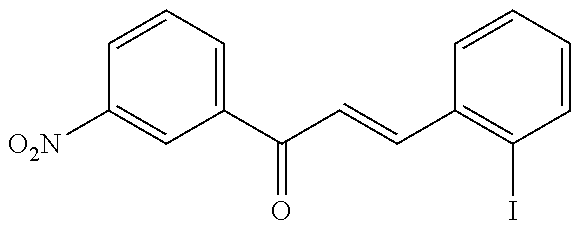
C1=CC=C(C(C=CC2=C(I)C=CC=C2)=O)C=C1[O2N]
